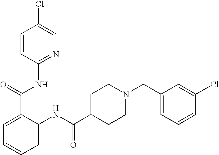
C1=CC(NC(C2=CC=CC=C2NC(C2CCN(CC3=CC=CC(Cl)=C3)CC2)=O)=O)=NC=C1Cl
